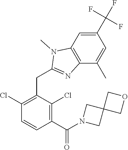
C1(Cl)=C(CC2=NC3=C(C=C(C(F)(F)F)C=C3C)N2C)C(Cl)=C(C(=O)N2CC3(C2)COC3)C=C1
